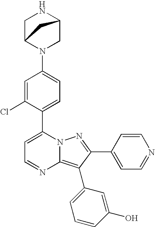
C1(C2=CC=C(N3CC4NCC3C4)C=C2Cl)=CC=NC2=C(C3=CC=CC(O)=C3)C(C3=CC=NC=C3)=NN12
